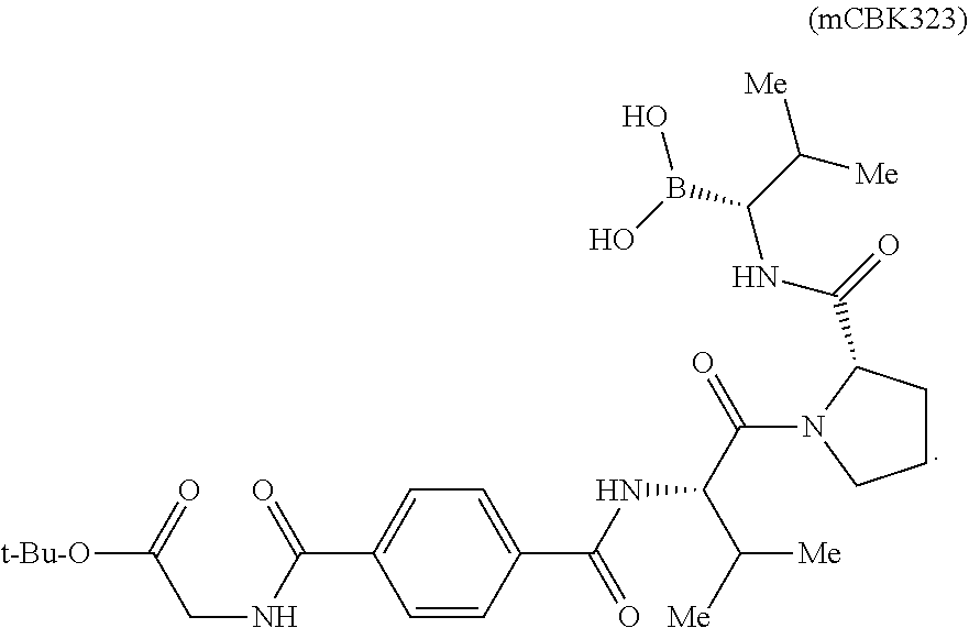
C1=C(C(NC(C(N2C(C(=O)NC(B(O)O)C([Me])[Me])CCC2)=O)C([Me])[Me])=O)C=CC(C(=O)NCC([t-Bu-O])=O)=C1
